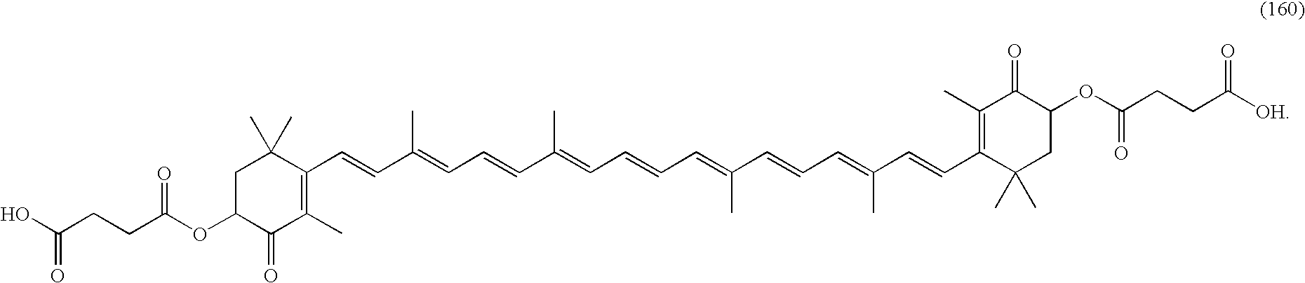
C1(C=CC(=CC=CC(=CC=CC=C(C=CC=C(C=CC2=C(C)C(=O)C(OC(=O)CCC([OH])=O)CC2(C)C)C)C)C)C)=C(C)C(=O)C(OC(=O)CCC(O)=O)CC1(C)C
